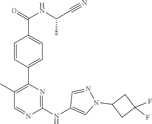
C1(C2=C(C)C=NC(NC3=CN(C4CC(F)(F)C4)N=C3)=N2)=CC=C(C(=O)NC(C#N)C)C=C1
